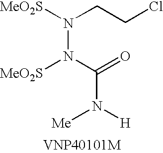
[MeO2S]N(CCCl)N([MeO2S])C(=O)N([Me])[H]
